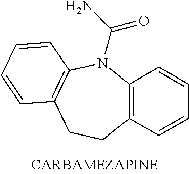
C12=C(C=CC=C1)CCC1=C(N2C(N)=O)C=CC=C1
